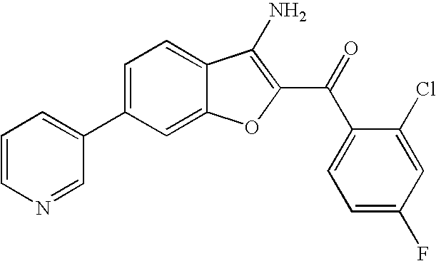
C1=CN=CC(C2=CC=C3C(=C2)OC(C(C2=CC=C(F)C=C2Cl)=O)=C3N)=C1
